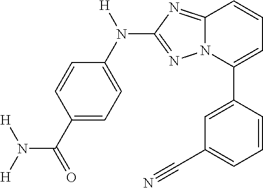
C1(C(=O)N([H])[H])=CC=C(N(C2=NN3C(=N2)C=CC=C3C2=CC(C#N)=CC=C2)[H])C=C1
